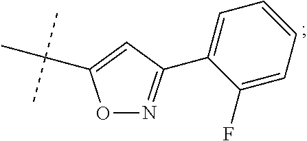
N1=C(C2=CC=CC=C2F)C=C(C(C)(C)C)O1
